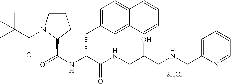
[2HCl].N(C(C(NCC(CNCC1=CC=CC=N1)O)=O)CC1=CC=C2C(=C1)C=CC=C2)C(=O)C1N(C(=O)C(C)(C)C)CCC1
